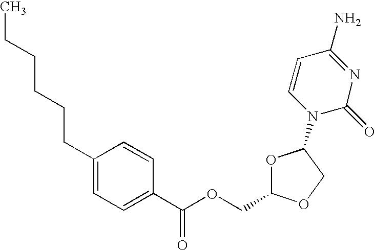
C1(CCCCCC)=CC=C(C(=O)OCC2OC(N3C(=O)N=C(N)C=C3)CO2)C=C1
